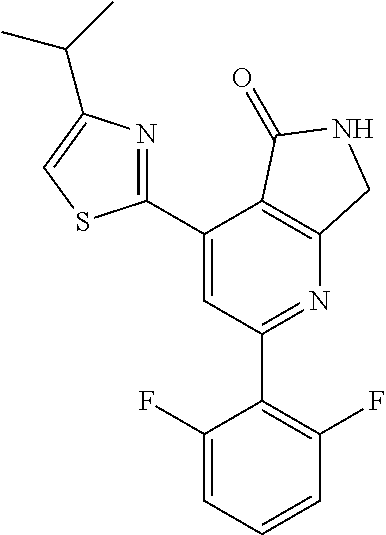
C1(C2=C(F)C=CC=C2F)=NC2=C(C(C3=NC(C(C)C)=CS3)=C1)C(=O)NC2
